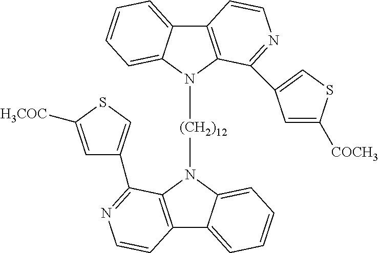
C12=C(N([(CH2)12]N3C4=C(C5=CC=CC=C35)C=CN=C4C3=CSC([H3COC])=C3)C3=CC=CC=C13)C(C1=CSC([COCH3])=C1)=NC=C2
